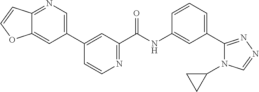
C12=NC=C(C3=CC(C(NC4=CC(C5=NN=CN5C5CC5)=CC=C4)=O)=NC=C3)C=C1OC=C2
